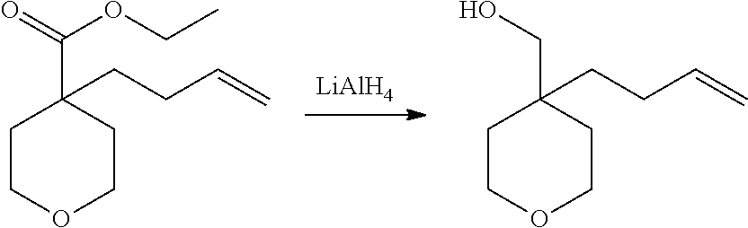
[LiAlH4].C1COCCC1(C(=O)OCC)CCC=C.C1COCCC1(CO)CCC=C
